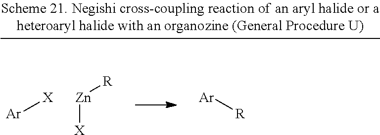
[Ar][X].[R][Ar].[Zn]([X])[R]
